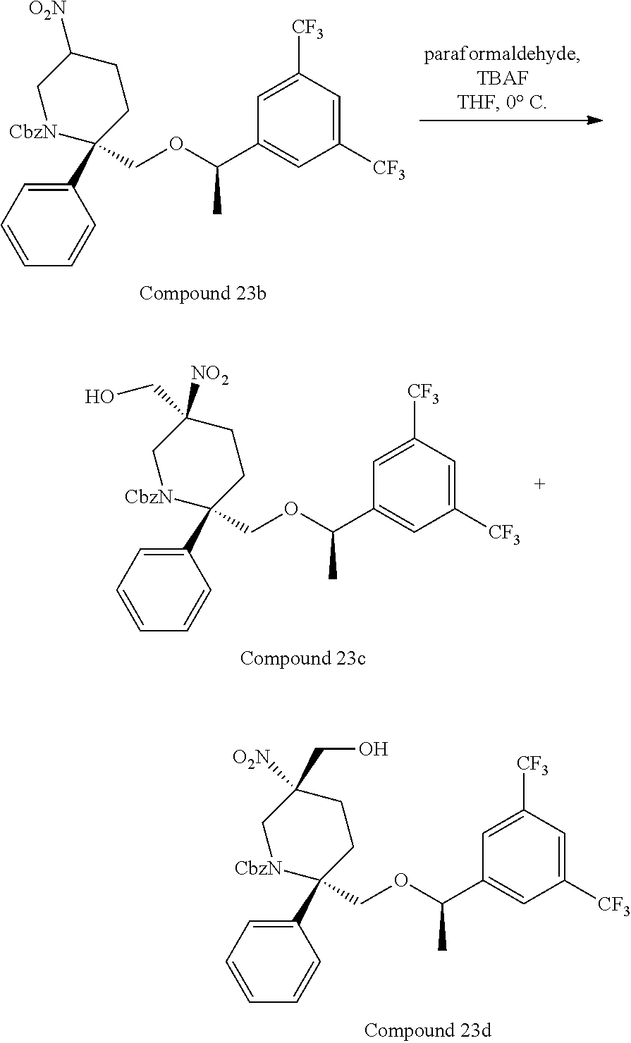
C1(C2(COC(C3=CC([CF3])=CC([CF3])=C3)C)CCC([O2N])C[CbzN]2)=CC=CC=C1.C1(C2(COC(C3=CC([CF3])=CC([CF3])=C3)C)CCC([NO2])(CO)C[CbzN]2)=CC=CC=C1.C1(C2(COC(C3=CC([CF3])=CC([CF3])=C3)C)CCC(CO)([O2N])C[CbzN]2)=CC=CC=C1
